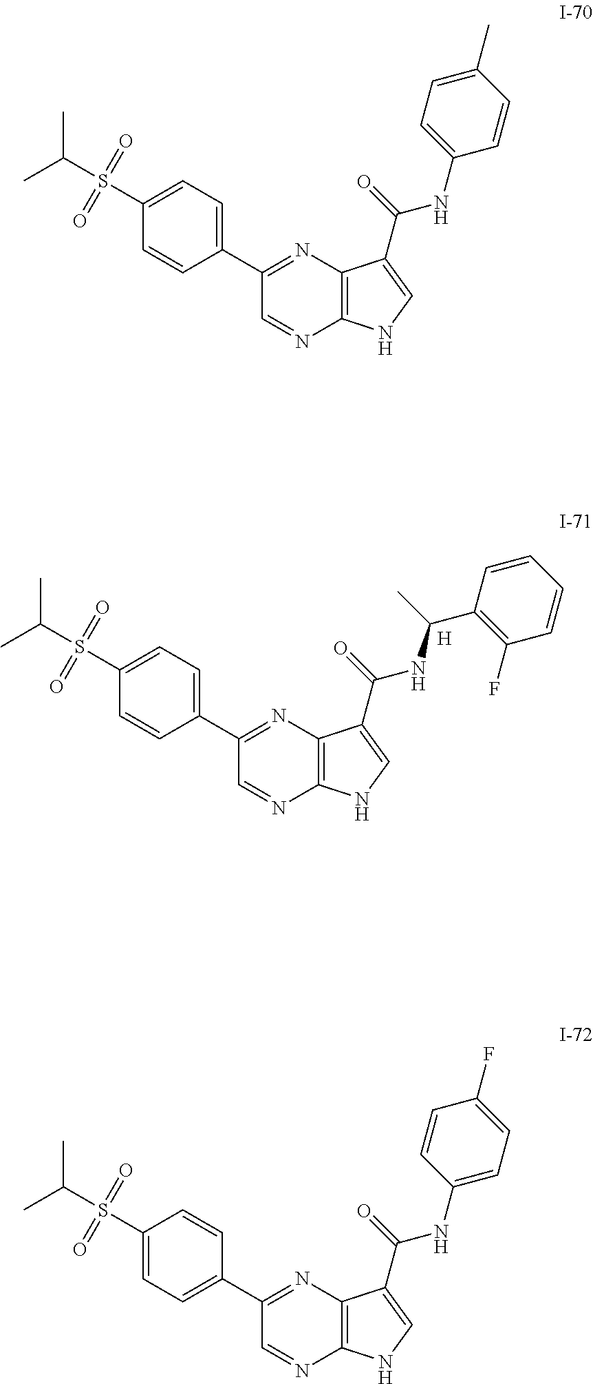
C1(S(C(C)C)(=O)=O)=CC=C(C2=NC3=C(N=C2)NC=C3C(=O)NC2=CC=C(C)C=C2)C=C1.C1(S(C(C)C)(=O)=O)=CC=C(C2=NC3=C(N=C2)NC=C3C(=O)NC2=CC=C(F)C=C2)C=C1.C1(S(C(C)C)(=O)=O)=CC=C(C2=NC3=C(N=C2)NC=C3C(=O)NC(C2=C(F)C=CC=C2)C)C=C1.[H]
